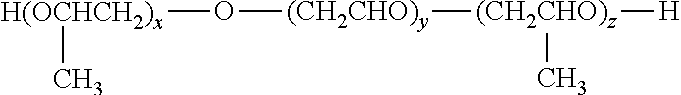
[H(OCHCH2)x](O[(CH2CHO)y][(CH2CHO)z](C)[H])C
